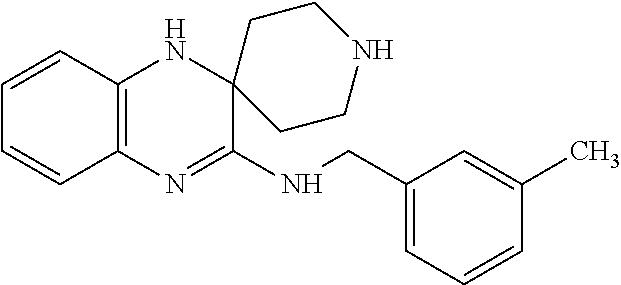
C12=C(N=C(NCC3=CC=CC(C)=C3)C3(N1)CCNCC3)C=CC=C2
